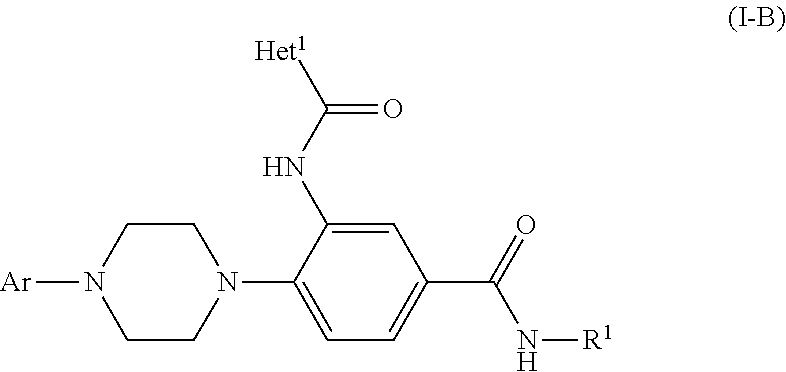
C1=C(NC([Het1])=O)C(N2CCN([Ar])CC2)=CC=C1C(N[R1])=O
